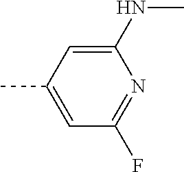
C1(NC)=CC(C)=CC(F)=N1
